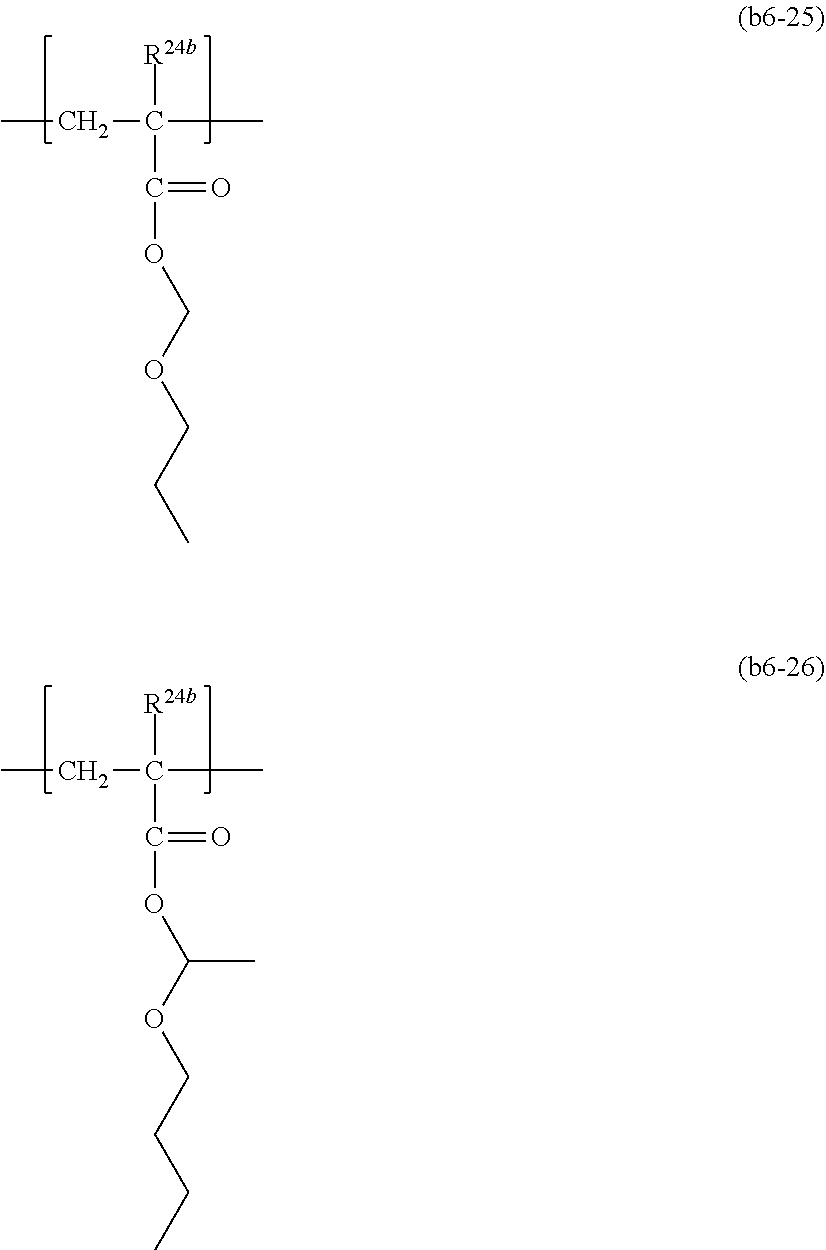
CCC([R24b])(C)C(=O)OCOCCC.CCC([R24b])(C)C(=O)OC(OCCCC)C
